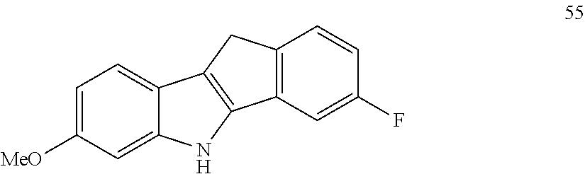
C1=C([MeO])C=C2C(=C1)C1=C(N2)C2=C(C1)C=CC(F)=C2
